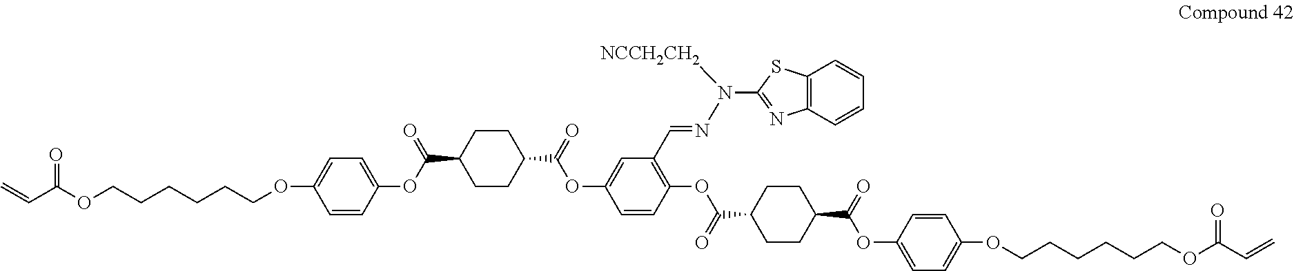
C1CC(C(=O)OC2=CC(C=NN(C3=NC4=C(S3)C=CC=C4)[NCCH2CH2])=C(OC(C3CCC(C(=O)OC4=CC=C(OCCCCCCOC(C=C)=O)C=C4)CC3)=O)C=C2)CCC1C(OC1=CC=C(OCCCCCCOC(C=C)=O)C=C1)=O
